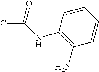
O=C(NC1=C(N)C=CC=C1)C
